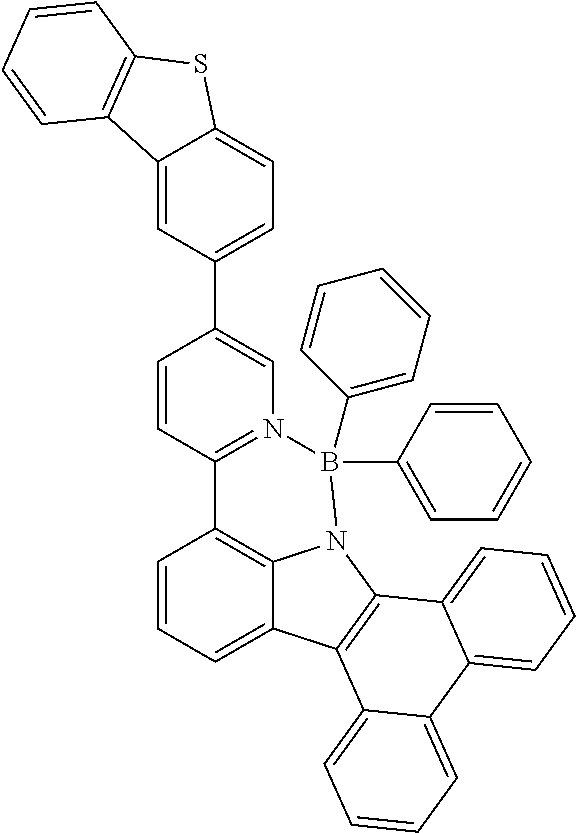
C1=CC=C2C3=C1C1=N(C=C(C4=CC=C5C(=C4)C4=C(S5)C=CC=C4)C=C1)B(C1=CC=CC=C1)(C1=CC=CC=C1)N3C1=C2C2=CC=CC=C2C2=CC=CC=C12
